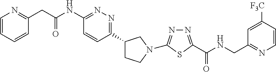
C1(CC(NC2=NN=C(C3CCN(C4=NN=C(C(NCC5=NC=CC([F3C])=C5)=O)S4)C3)C=C2)=O)=NC=CC=C1
